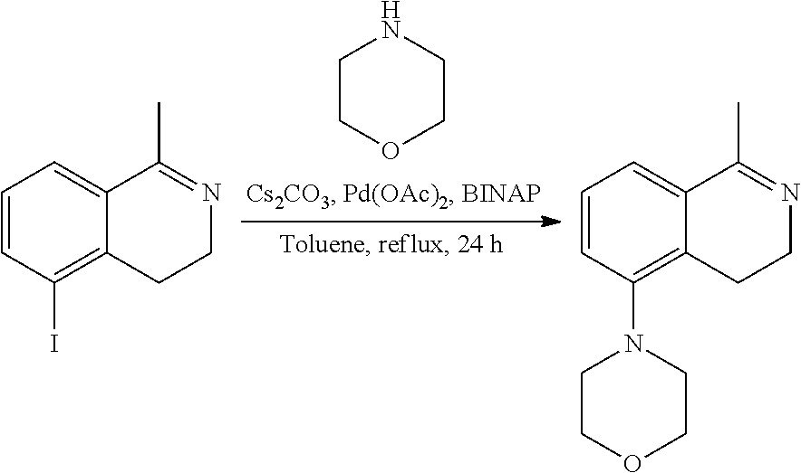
C1=CC(I)=C2C(=C1)C(C)=NCC2.C1COCCN1.C1=CC(N2CCOCC2)=C2C(=C1)C(C)=NCC2
